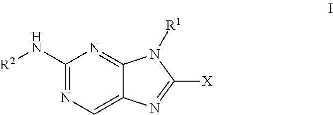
C1(N[R2])=NC=C2C(=N1)N([R1])C([X])=N2
